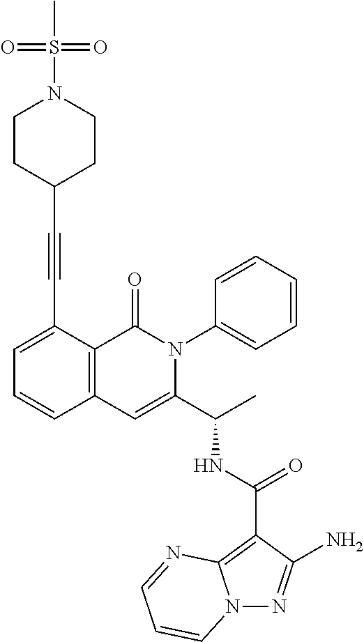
N12N=C(N)C(C(NC(C3=CC4=C(C(=O)N3C3=CC=CC=C3)C(C#CC3CCN(S(C)(=O)=O)CC3)=CC=C4)C)=O)=C1N=CC=C2
